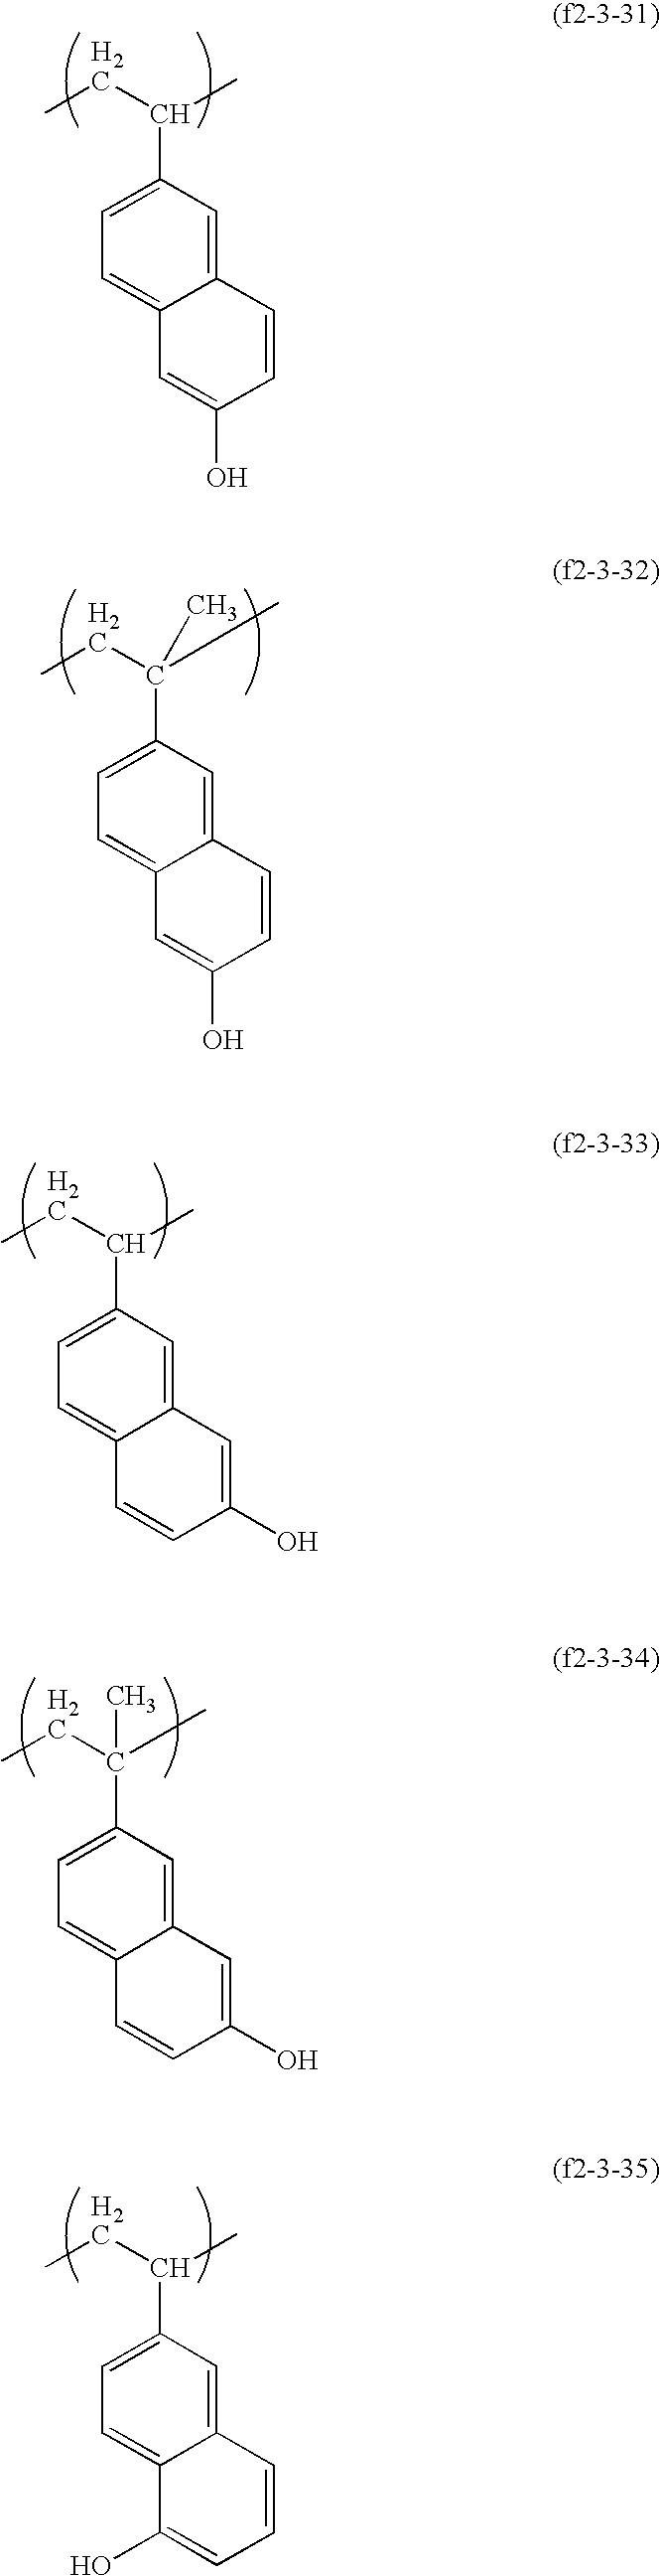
CCC(C1=CC=C2C(=C1)C=CC(O)=C2)C.CCC(C)(C)C1=CC=C2C(=C1)C=CC(O)=C2.CCC(C1=CC=C2C(=C1)C=C(O)C=C2)C.CCC(C1=CC=C2C(=C1)C=CC=C2O)C.CCC(C1=CC=C2C(=C1)C=C(O)C=C2)(C)C
